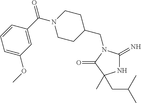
C1=C(OC)C=C(C(N2CCC(CN3C(=N)NC(C)(CC(C)C)C3=O)CC2)=O)C=C1
